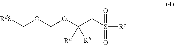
[RdS]COCOC(CS([Rc])(=O)=O)([Ra])[Rb]
